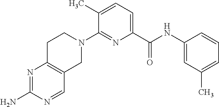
C1(C)=CC=C(C(NC2=CC(C)=CC=C2)=O)N=C1N1CCC2=C(C1)C=NC(N)=N2
